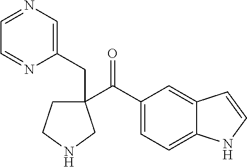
C(=O)(C1(CC2=CN=CC=N2)CCNC1)C1=CC=C2C(=C1)C=CN2
